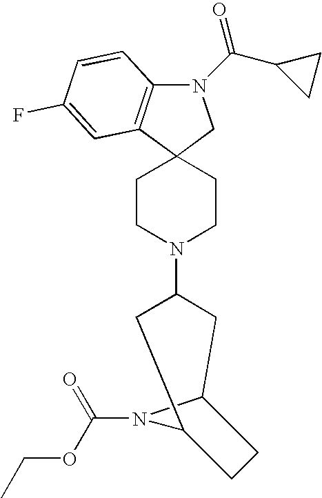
N1(C(C2CC2)=O)C2=C(C3(C1)CCN(C1CC4N(C(OCC)=O)C(C1)CC4)CC3)C=C(F)C=C2
